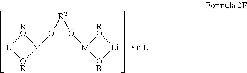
[RO]1[Li][OR][M]1O[R2]O[M]1[OR][Li][RO]1.[ n L]
